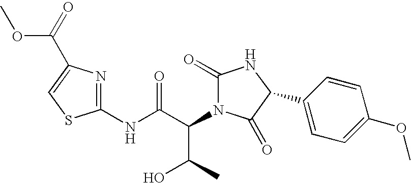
C1(NC(C(C(O)C)N2C(=O)NC(C3=CC=C(OC)C=C3)C2=O)=O)=NC(C(=O)OC)=CS1
